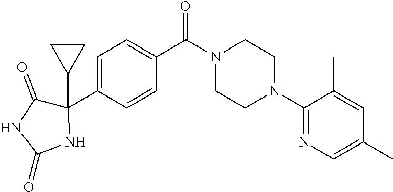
C1=C(C2(C3CC3)C(=O)NC(=O)N2)C=CC(C(N2CCN(C3=NC=C(C)C=C3C)CC2)=O)=C1
